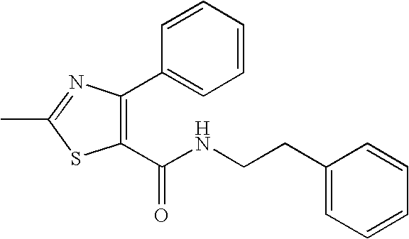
C1(C(NCCC2=CC=CC=C2)=O)=C(C2=CC=CC=C2)N=C(C)S1
